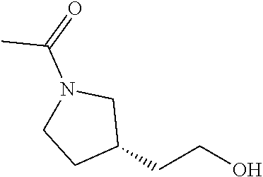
C1(CCO)CN(C(=O)C)CC1
